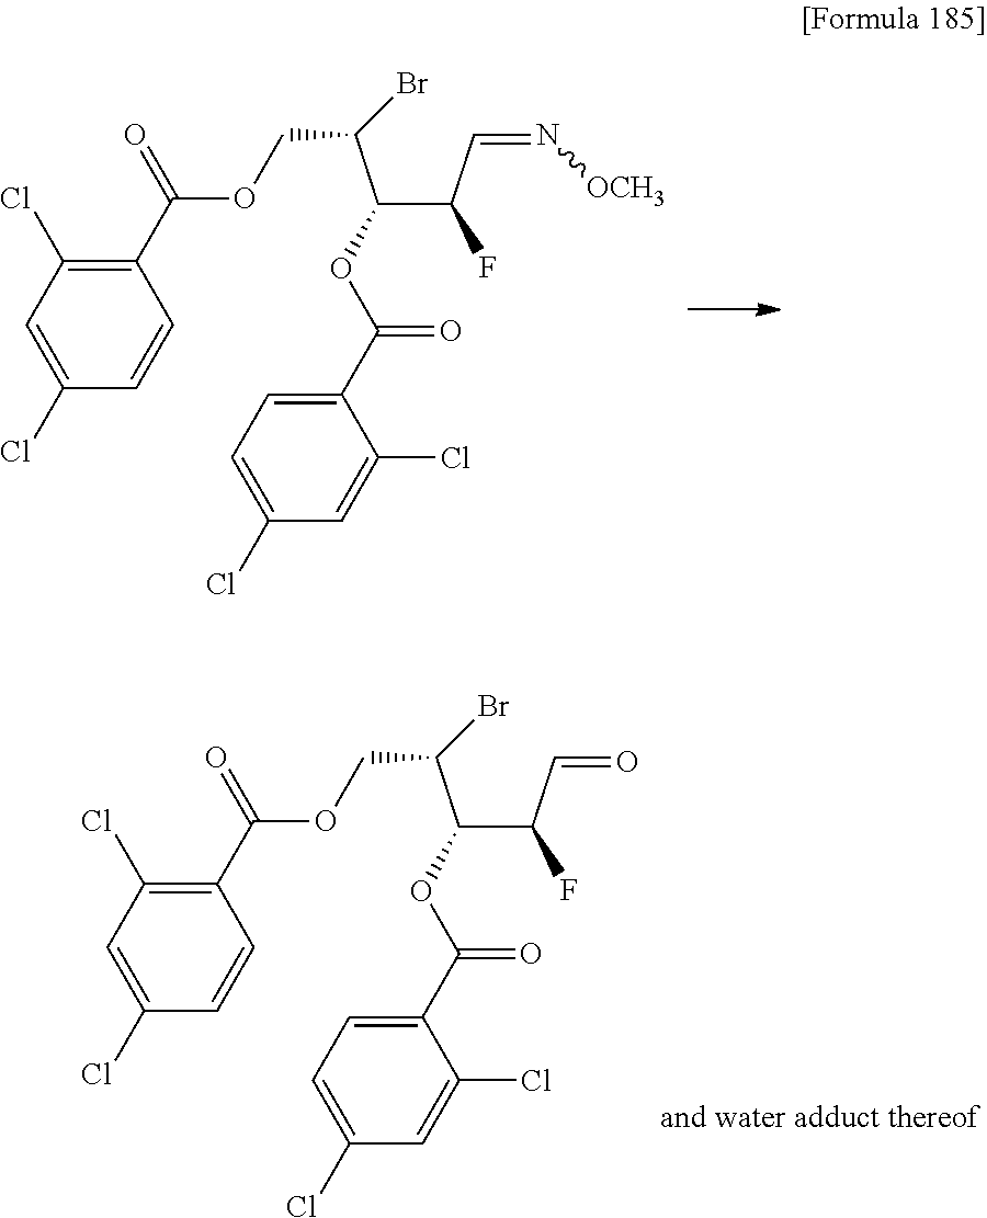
C1=C(Cl)C=CC(C(=O)OCC(C(C(C=N[OCH3])F)OC(=O)C2=CC=C(Cl)C=C2Cl)Br)=C1Cl.C1=C(Cl)C=CC(C(=O)OCC(C(C(C=O)F)OC(=O)C2=CC=C(Cl)C=C2Cl)Br)=C1Cl
